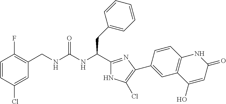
C(NC(CC1=CC=CC=C1)C1=NC(C2=CC3=C(C=C2)NC(=O)C=C3O)=C(Cl)N1)(=O)NCC1=C(F)C=CC(Cl)=C1
